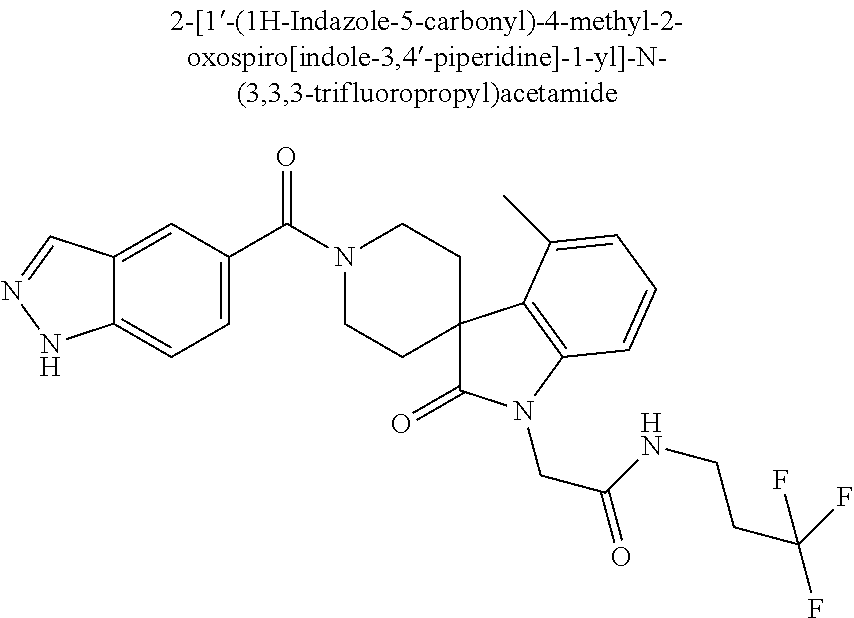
N1(C(C2=CC=C3C(=C2)C=NN3)=O)CCC2(CC1)C(=O)N(CC(=O)NCCC(F)(F)F)C1=C2C(C)=CC=C1
